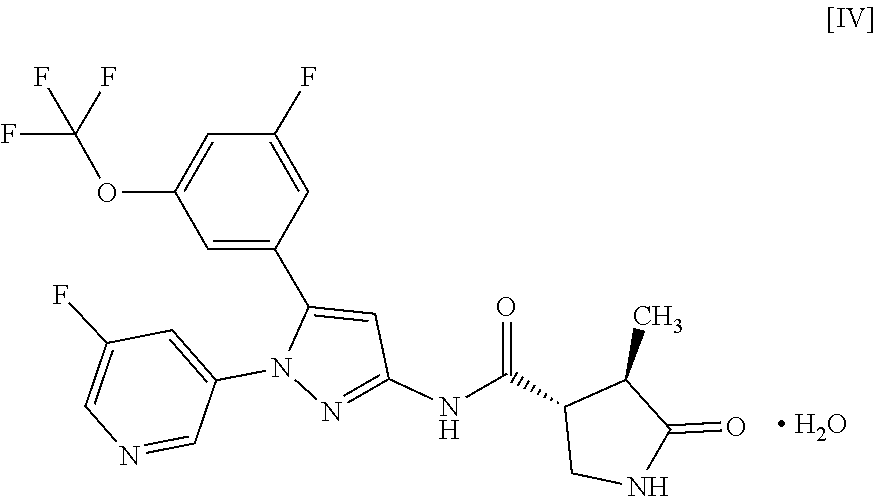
N1=C(NC(C2C(C)C(=O)NC2)=O)C=C(C2=CC(OC(F)(F)F)=CC(F)=C2)N1C1=CC(F)=CN=C1.[ H2O]
